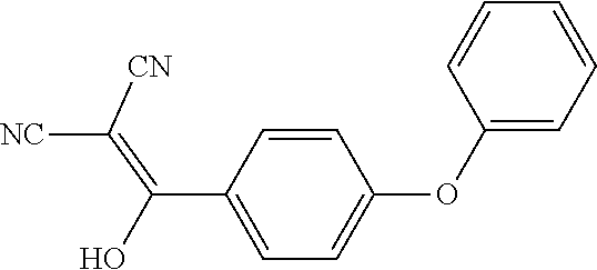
C(=C([CN])[NC])(C1=CC=C(OC2=CC=CC=C2)C=C1)O
